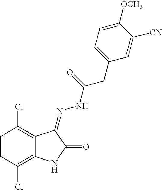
C1=CC(Cl)=C2C(=C1Cl)C(=NNC(CC1=CC=C([OCH3])C([CN])=C1)=O)C(=O)N2
